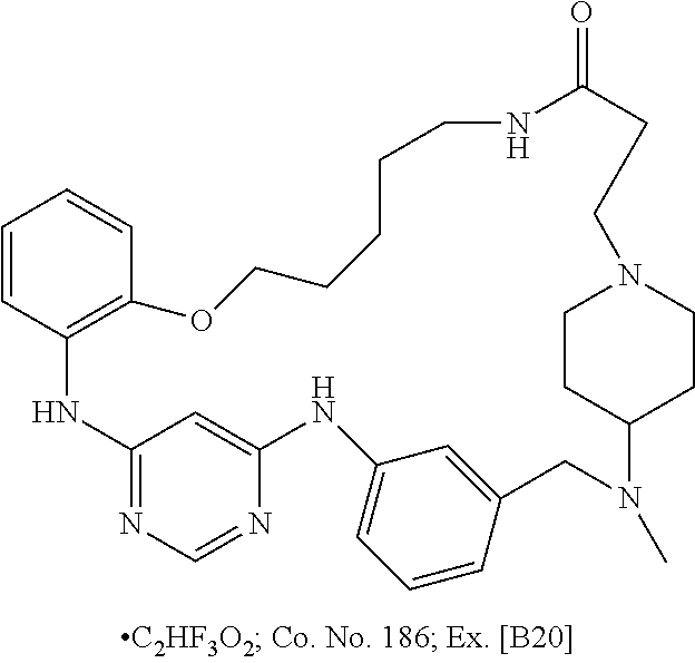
C1=CC2=C(C=C1)OCCCCCNC(=O)CCN1CCC(N(C)CC3=CC(=CC=C3)NC3=CC(=NC=N3)N2)CC1
